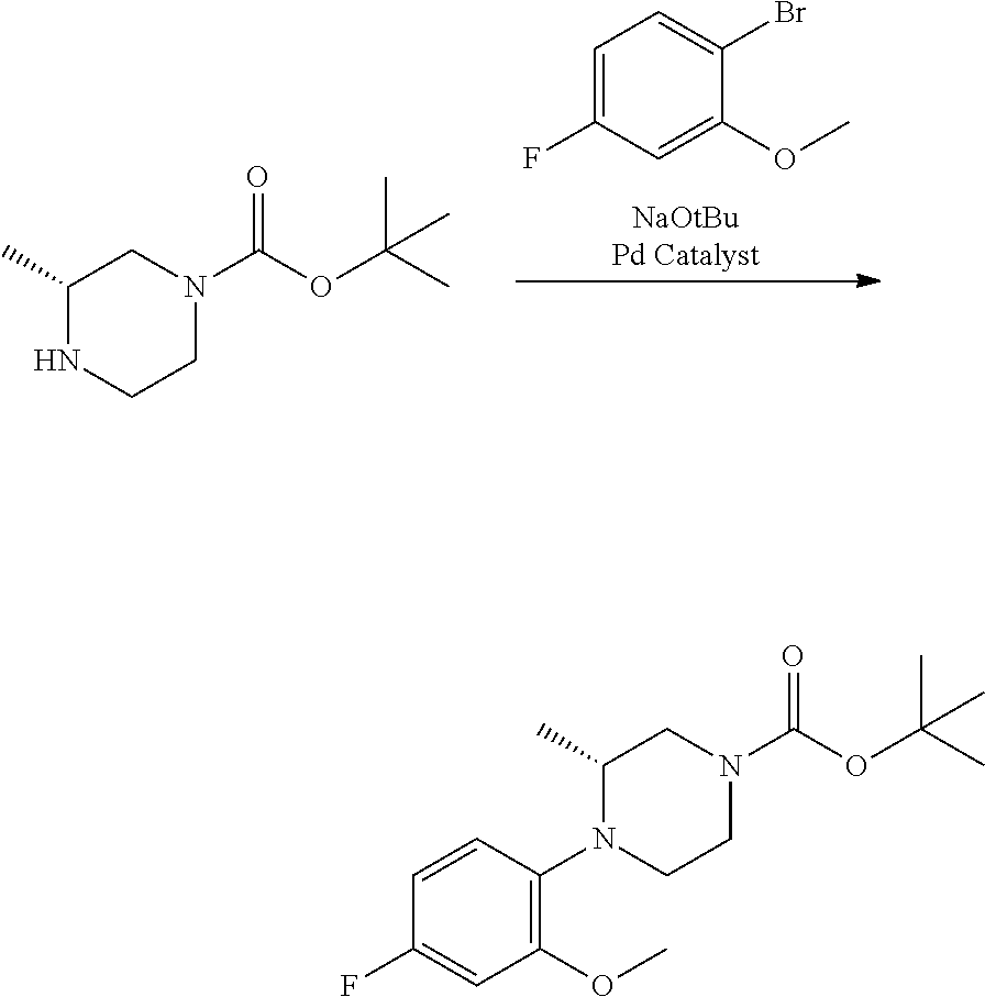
C1=C(F)C=C(OC)C(Br)=C1.C1(C)NCCN(C(OC(C)(C)C)=O)C1.C1(C)N(C2=C(OC)C=C(F)C=C2)CCN(C(OC(C)(C)C)=O)C1
